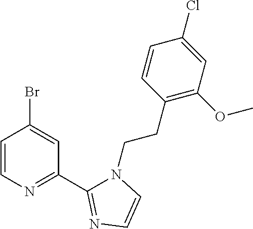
C1=CN=C(C2=NC=CN2CCC2=C(OC)C=C(Cl)C=C2)C=C1Br
